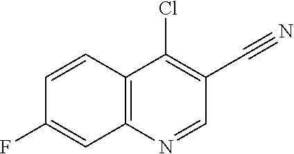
C1=CC2=C(C=C1F)N=CC(C#N)=C2Cl
